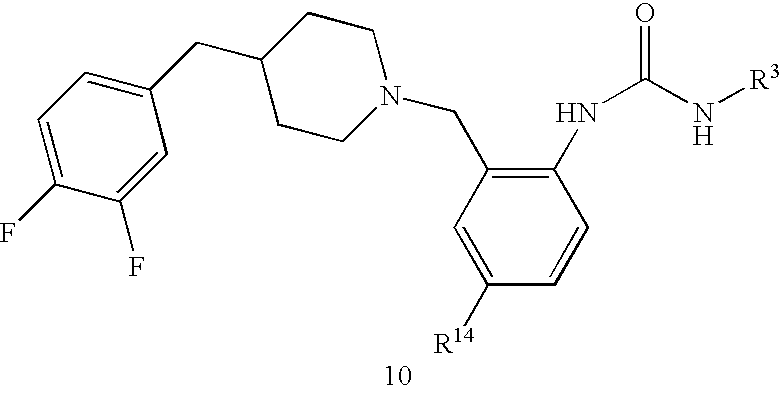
C1=C(F)C(F)=CC(CC2CCN(CC3=C(NC(=O)N[R3])C=CC([R14])=C3)CC2)=C1
